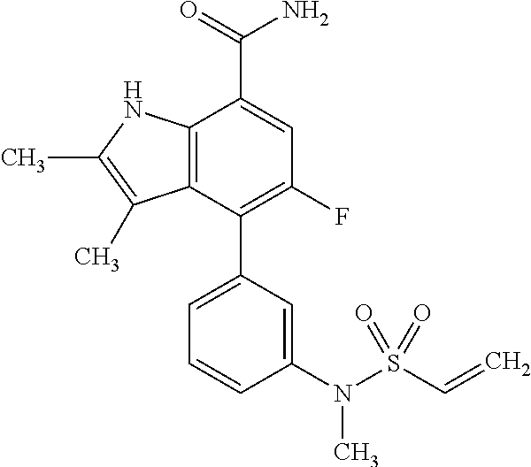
C12=C(C(C3=CC=CC(N(S(C=C)(=O)=O)C)=C3)=C(F)C=C1C(=O)N)C(C)=C(C)N2
